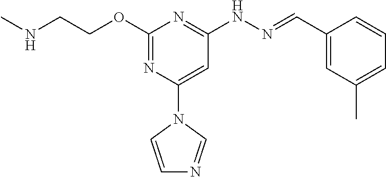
N(CCOC1=NC(N2C=CN=C2)=CC(NN=CC2=CC(C)=CC=C2)=N1)C
